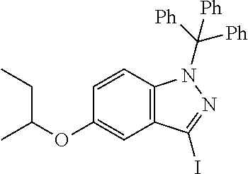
C1=CC2=C(C=C1OC(C)CC)C(I)=NN2C([Ph])([Ph])[Ph]
